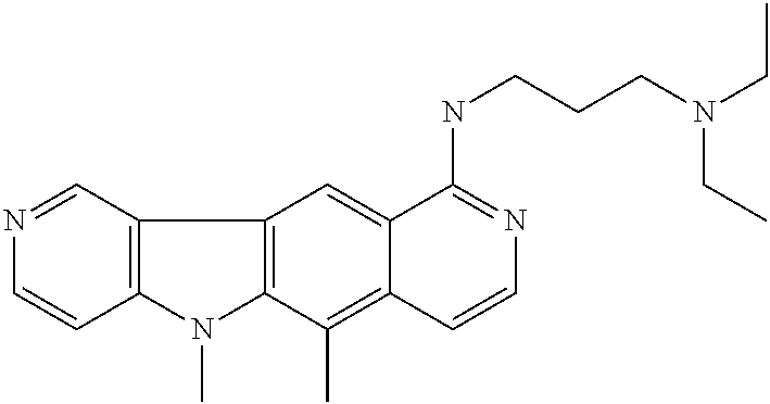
C12=C(N(C)C3=C1C=C1C(=C3C)C=CN=C1NCCCN(CC)CC)C=CN=C2
